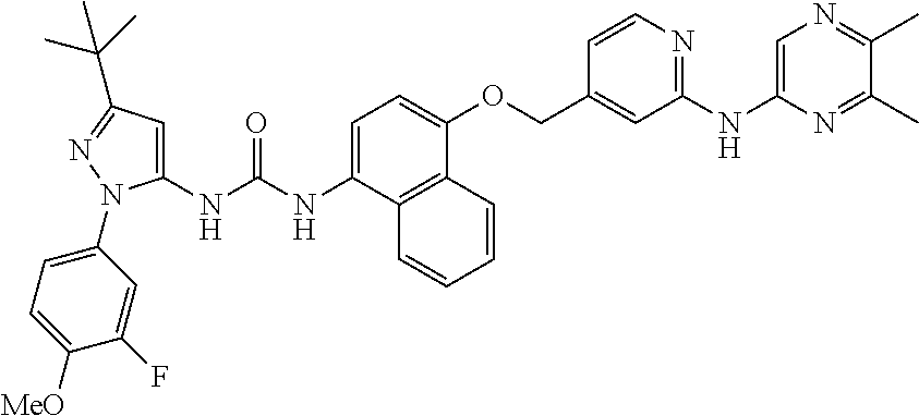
C1=C(NC(NC2=CC(C(C)(C)C)=NN2C2=CC=C([MeO])C(F)=C2)=O)C2=C(C(OCC3=CC(NC4=CN=C(C)C(C)=N4)=NC=C3)=C1)C=CC=C2
